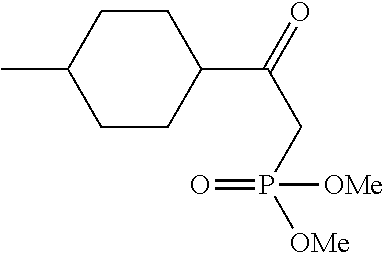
C1CC(C)CCC1C(=O)CP(=O)([OMe])[OMe]
